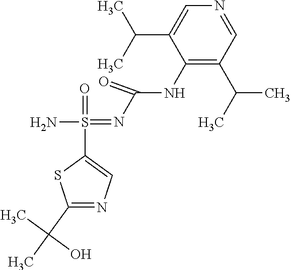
C1(NC(N=S(N)(C2=CN=C(C(C)(C)O)S2)=O)=O)=C(C(C)C)C=NC=C1C(C)C
